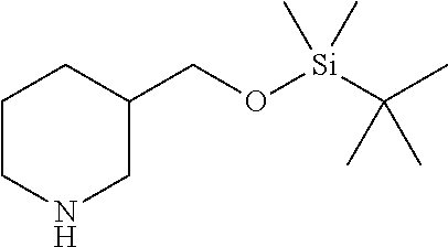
C1CNCC(CO[Si](C(C)(C)C)(C)C)C1
